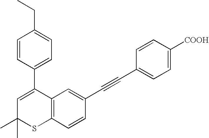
C12=C(C=CC(C#CC3=CC=C([COOH])C=C3)=C1)SC(C)(C)C=C2C1=CC=C(CC)C=C1
